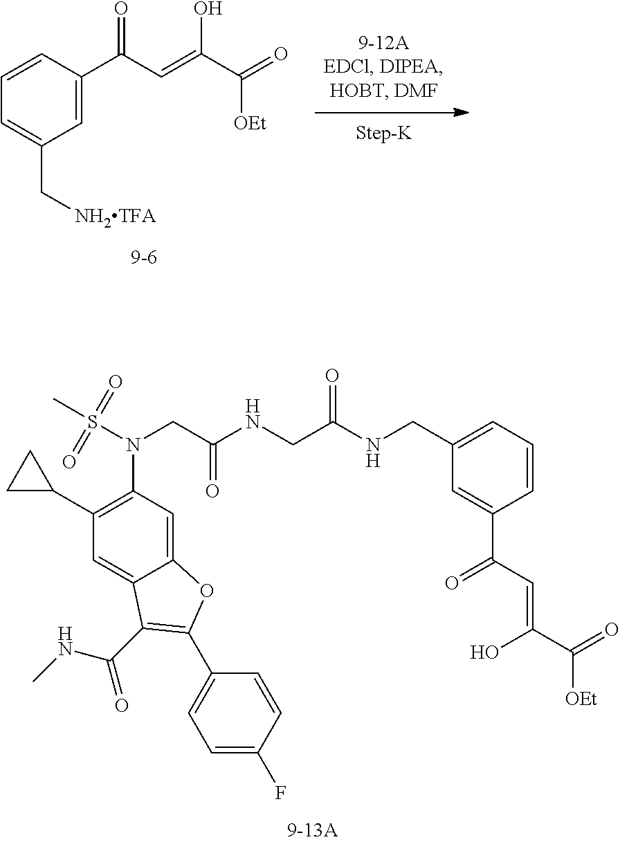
C(C(NCC(=O)NCC1=CC=CC(C(C=C(C(=O)[OEt])O)=O)=C1)=O)N(S(C)(=O)=O)C1=C(C2CC2)C=C2C(=C1)OC(C1=CC=C(F)C=C1)=C2C(=O)NC.C1=C(C[NH2TFA])C=C(C(C=C(C(=O)[OEt])O)=O)C=C1
